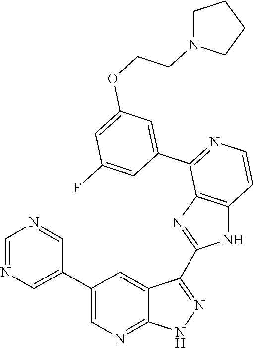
C1=NC=C(C2=CN=C3C(=C2)C(C2=NC4=C(N2)C=CN=C4C2=CC(OCCN4CCCC4)=CC(F)=C2)=NN3)C=N1
